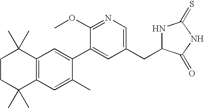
C1CC(C)(C)C2=C(C1(C)C)C=C(C1=CC(CC3NC(=S)NC3=O)=CN=C1OC)C(C)=C2
